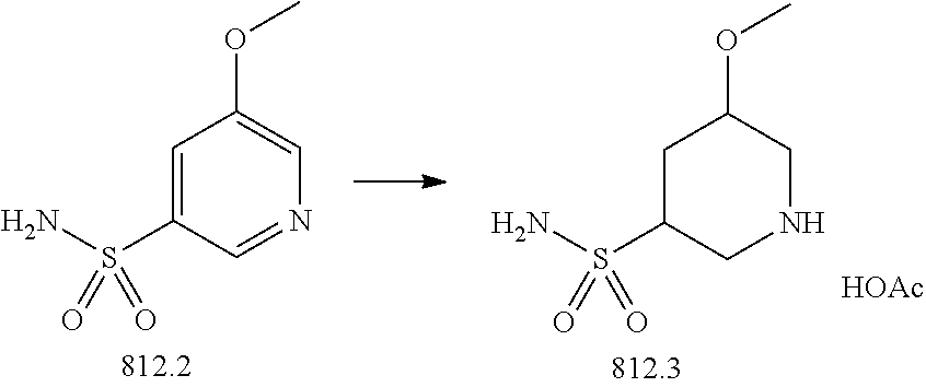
C1C(S(N)(=O)=O)CNCC1OC.C1=C(S(N)(=O)=O)C=NC=C1OC.[HOAc]
